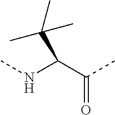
C(C(NC)C(C)=O)(C)(C)C
